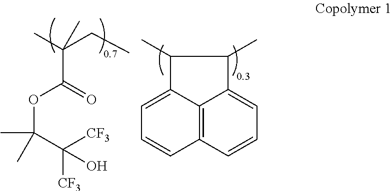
CC(CC)(C)C(=O)OC(C)(C)C([CF3])([CF3])O.C1(C)C2=CC=CC3=C2C(=CC=C3)C1C
